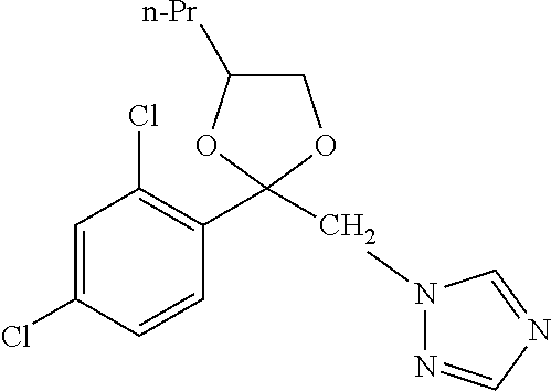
C1=C(Cl)C=CC(C2(CN3N=CN=C3)OC([n-Pr])CO2)=C1Cl
